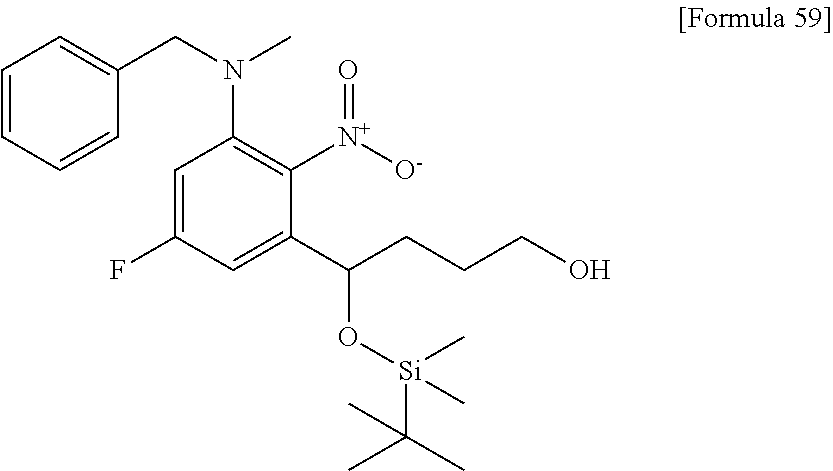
C1=CC=CC(CN(C)C2=C([N+](=O)[O-])C(C(CCCO)O[Si](C(C)(C)C)(C)C)=CC(F)=C2)=C1
